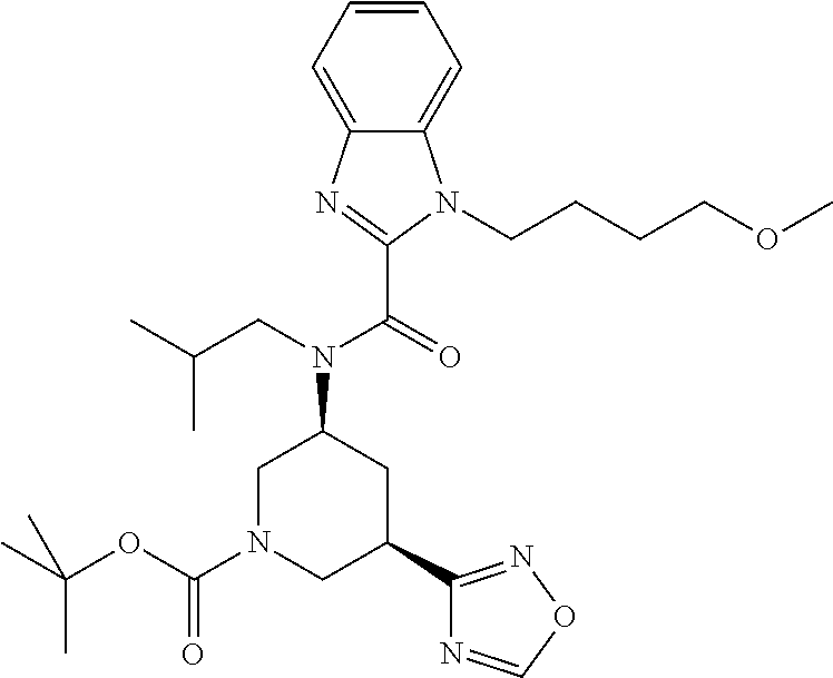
C1N(C(OC(C)(C)C)=O)CC(C2=NOC=N2)CC1N(CC(C)C)C(=O)C1=NC2=CC=CC=C2N1CCCCOC
